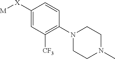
[M][X]C1=CC([CF3])=C(N2CCN(C)CC2)C=C1
